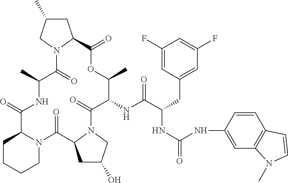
O=C1C2CCCCN2C(=O)C2CC(O)CN2C(=O)C(NC(C(CC2=CC(F)=CC(F)=C2)NC(=O)NC2=CC3=C(C=C2)C=CN3C)=O)C(C)OC(=O)C2CC(C)CN2C(=O)C(C)N1
